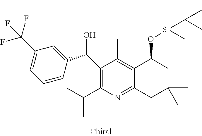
C1(C(C2=CC(C(F)(F)F)=CC=C2)O)=C(C(C)C)N=C2C(=C1C)C(O[Si](C)(C)C(C)(C)C)CC(C)(C)C2
